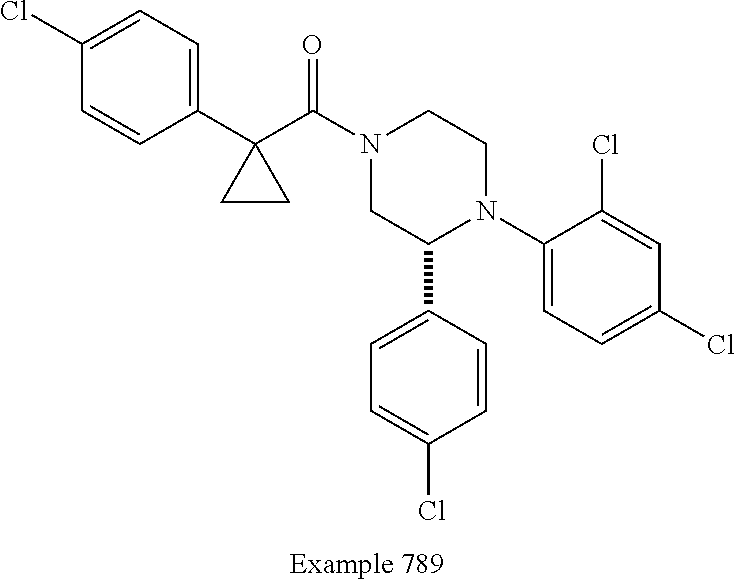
C1(C2N(C3=CC=C(Cl)C=C3Cl)CCN(C(=O)C3(C4=CC=C(Cl)C=C4)CC3)C2)=CC=C(Cl)C=C1
